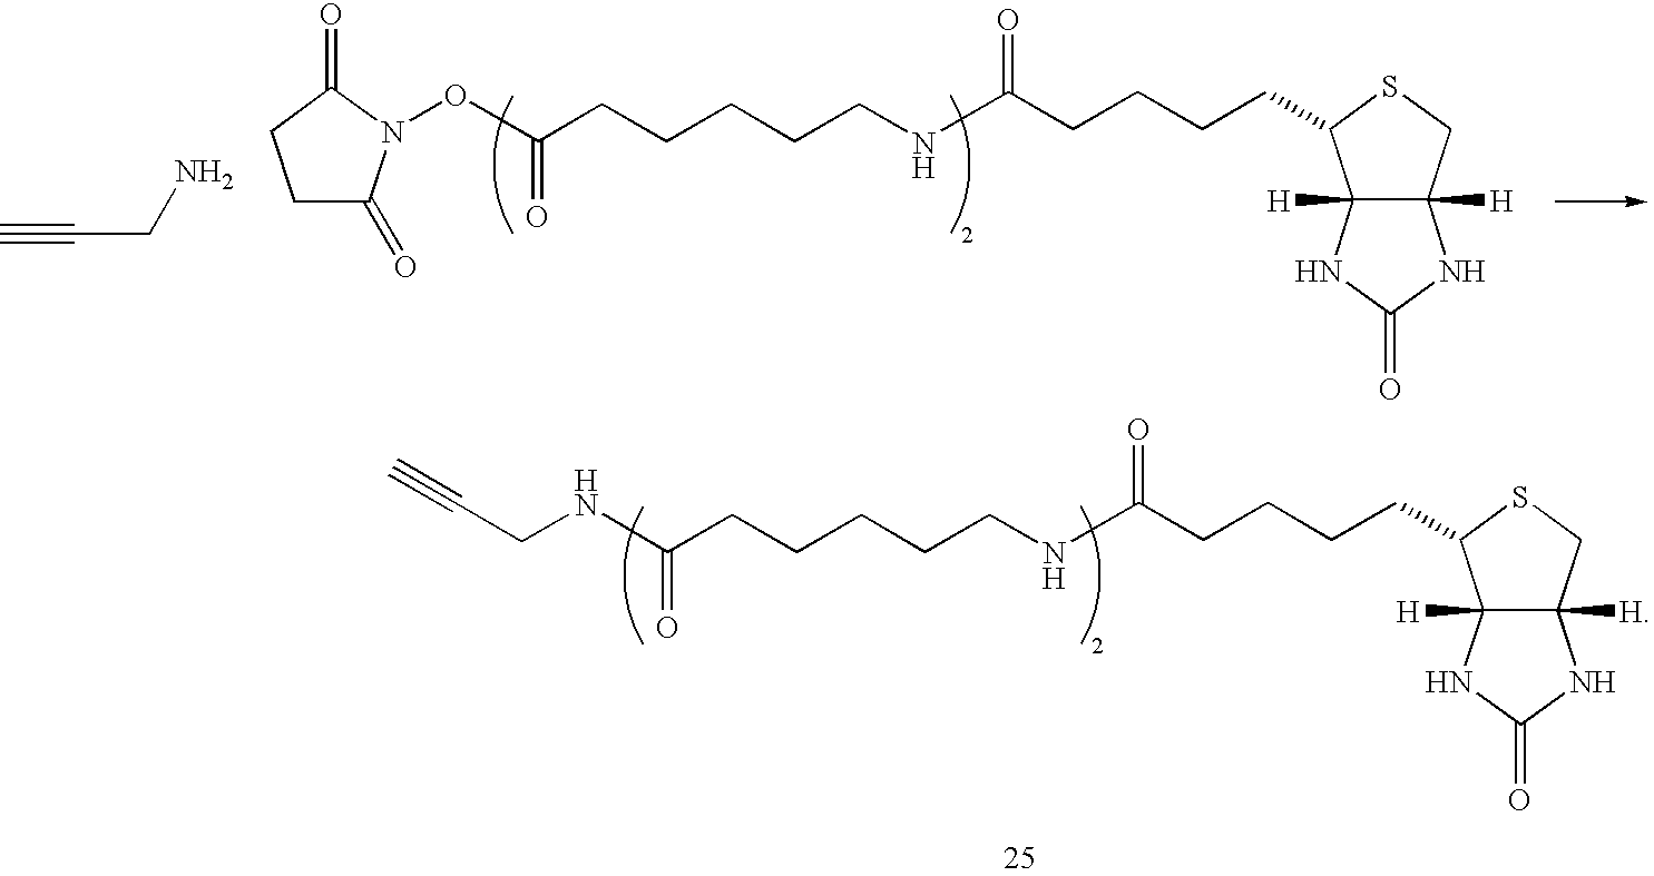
C1C(=O)N(OC(CCCCCNC(CCCCC2C3([H])C([H])(CS2)NC(=O)N3)=O)=O)C(=O)C1.C#CCN.N(C(CCCCCNC(CCCCC1C2([H])C([H])(CS1)NC(=O)N2)=O)=O)CC#C
